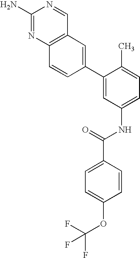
C1(N)=NC2=C(C=N1)C=C(C1=CC(NC(C3=CC=C(OC(F)(F)F)C=C3)=O)=CC=C1C)C=C2
